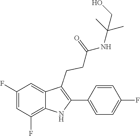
C1(C2=C(CCC(=O)NC(C)(C)CO)C3=CC(F)=CC(F)=C3N2)=CC=C(F)C=C1
